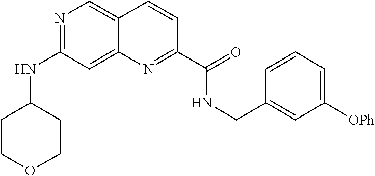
N1=C(NC2CCOCC2)C=C2C(=C1)C=CC(C(=O)NCC1=CC([OPh])=CC=C1)=N2
